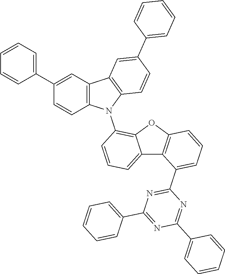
C12=CC=CC(N3C4=C(C5=C3C=CC(C3=CC=CC=C3)=C5)C=C(C3=CC=CC=C3)C=C4)=C1OC1=C2C(C2=NC(C3=CC=CC=C3)=NC(C3=CC=CC=C3)=N2)=CC=C1
